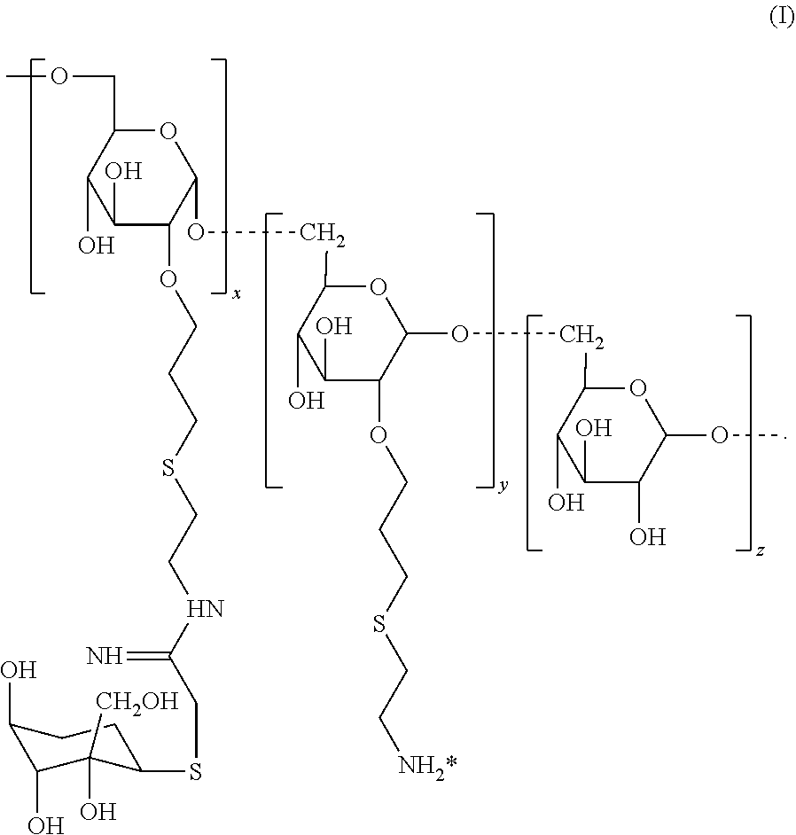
C1(O)C(O)C(OCCCSCCNC(CSC2C(O)([CH2OH])C(O)C(O)CC2)=N)C(OCC2C(O)C(O)C(OCCCSCC[NH2*])C(OCC3C(O)C(O)C(O)C(OC)O3)O2)OC1COC
